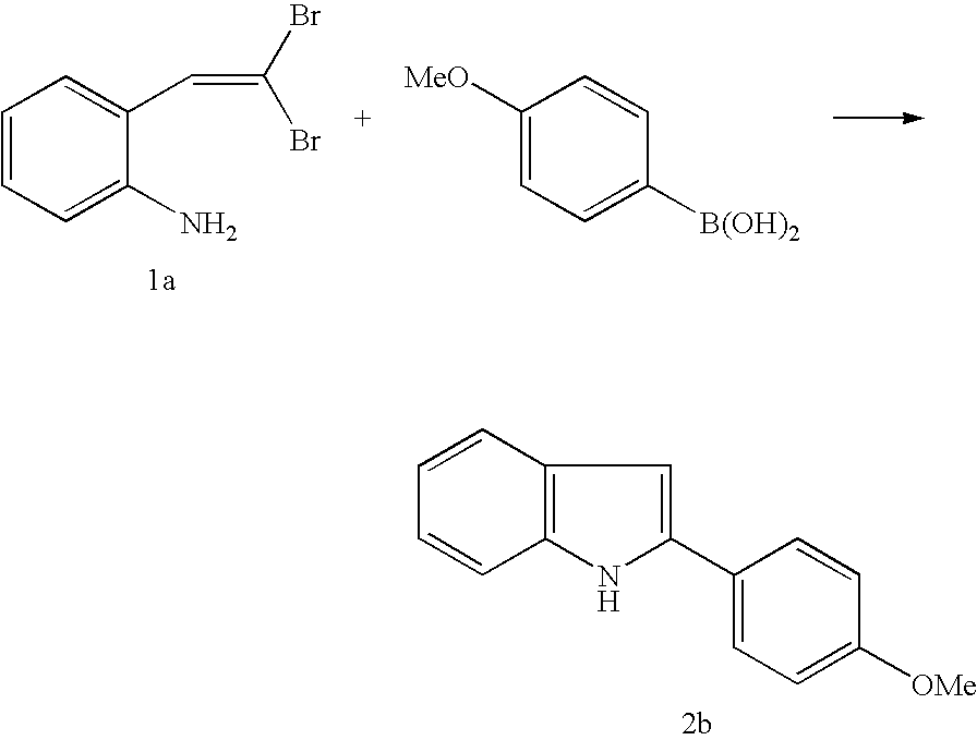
C1=CC=C(N)C(C=C(Br)Br)=C1.C1([MeO])=CC=C([B(OH)2])C=C1.C1=CC2=C(C=C1)NC(C1=CC=C([OMe])C=C1)=C2
